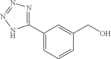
C1(C2=NN=NN2)=CC=CC(CO)=C1
